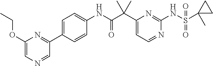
C1(C(C(NC2=CC=C(C3=NC(OCC)=CN=C3)C=C2)=O)(C)C)=CC=NC(NS(C2(C)CC2)(=O)=O)=N1
